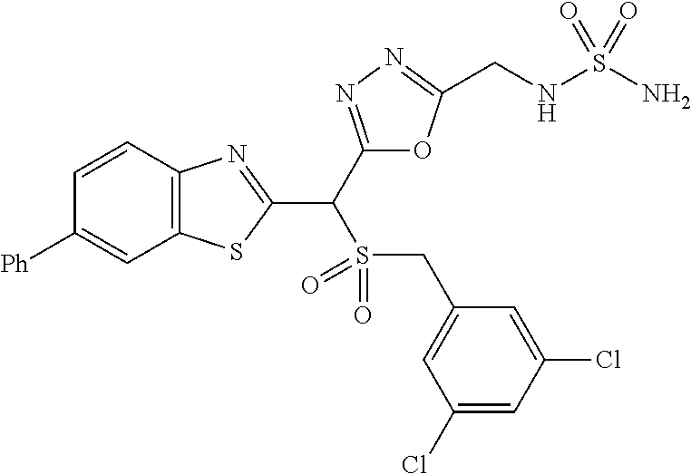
C12=C(C=CC([Ph])=C1)N=C(C(C1=NN=C(CNS(N)(=O)=O)O1)S(CC1=CC(Cl)=CC(Cl)=C1)(=O)=O)S2
